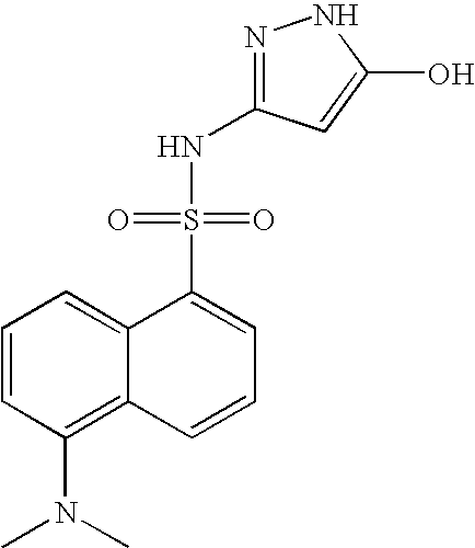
C1=CC(N(C)C)=C2C(=C1)C(S(NC1=NNC(O)=C1)(=O)=O)=CC=C2
